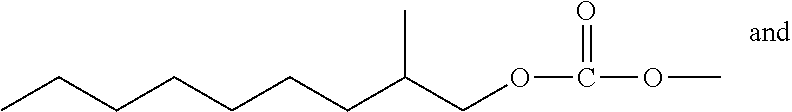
C(CCCCC(COC(=O)OC)C)CC
